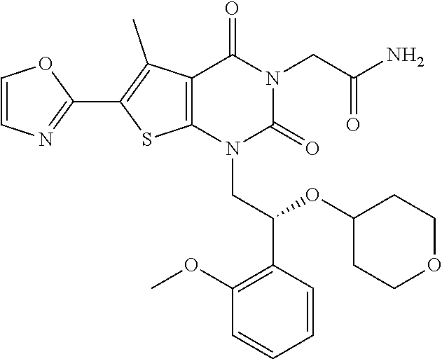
C12=C(N(CC(C3=C(OC)C=CC=C3)OC3CCOCC3)C(=O)N(CC(N)=O)C1=O)SC(C1=NC=CO1)=C2C
